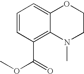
C1=CC(C(=O)OC)=C2C(=C1)OCCN2C
